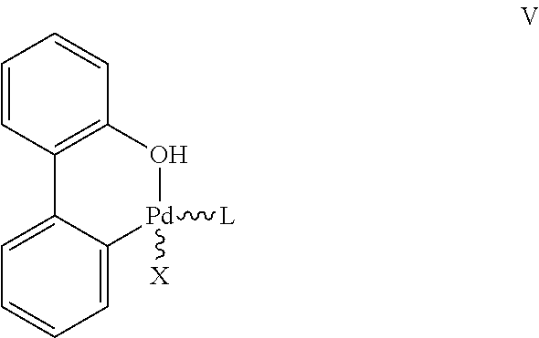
C1=CC2=C(C=C1)O[Pd]([X])([L])C1=CC=CC=C21
